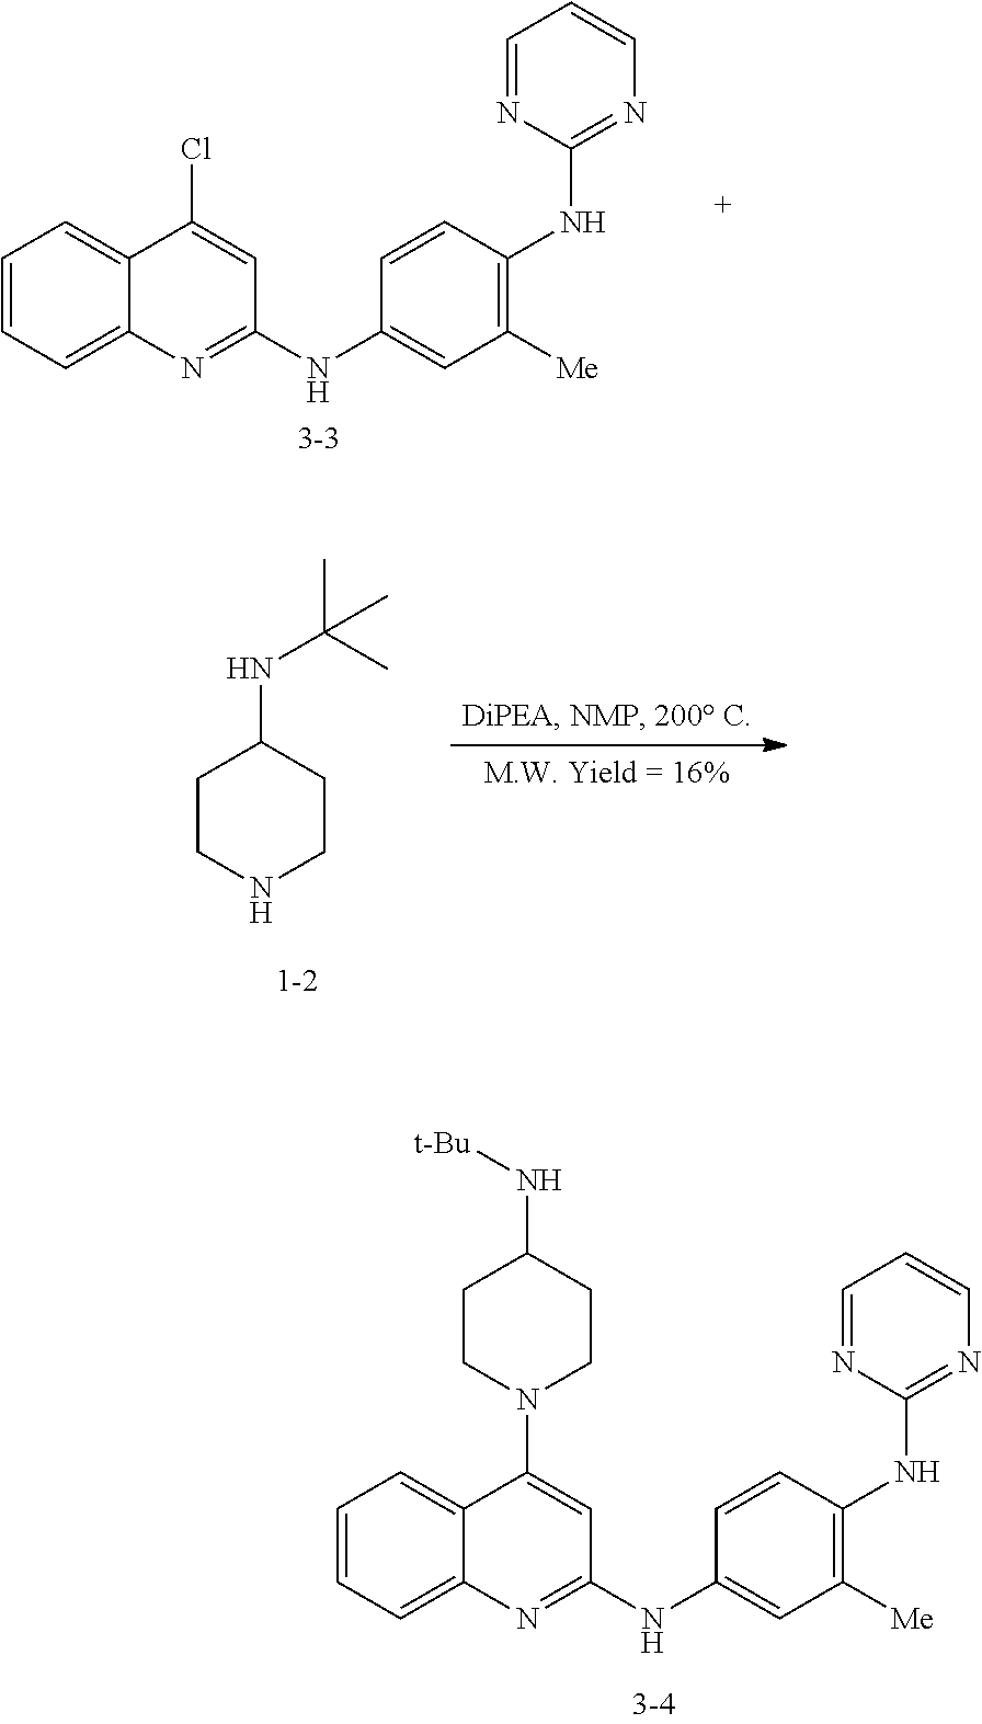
C1=CC(NC2=NC=CC=N2)=C([Me])C=C1NC1=NC2=CC=CC=C2C(N2CCC(N[t-Bu])CC2)=C1.C1=CC(NC2=NC=CC=N2)=C([Me])C=C1NC1=NC2=CC=CC=C2C(Cl)=C1.C1CNCCC1NC(C)(C)C
